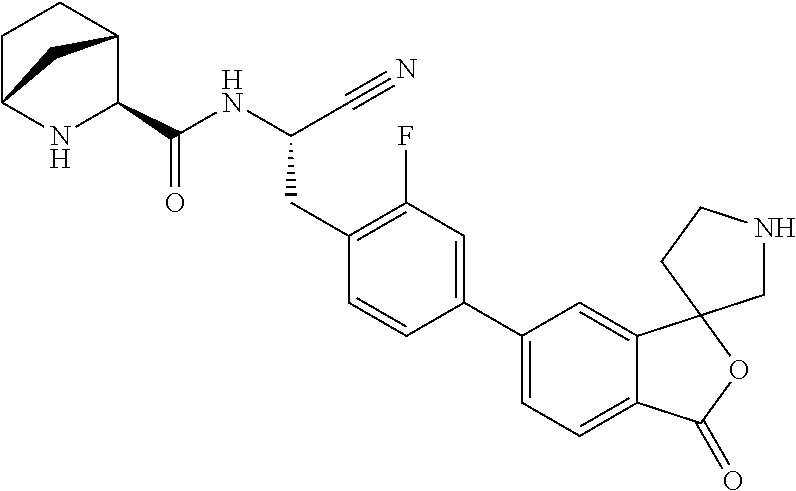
N(C(C#N)CC1=C(F)C=C(C2=CC=C3C(=C2)C2(OC3=O)CNCC2)C=C1)C(=O)C1C2CCC(N1)C2
